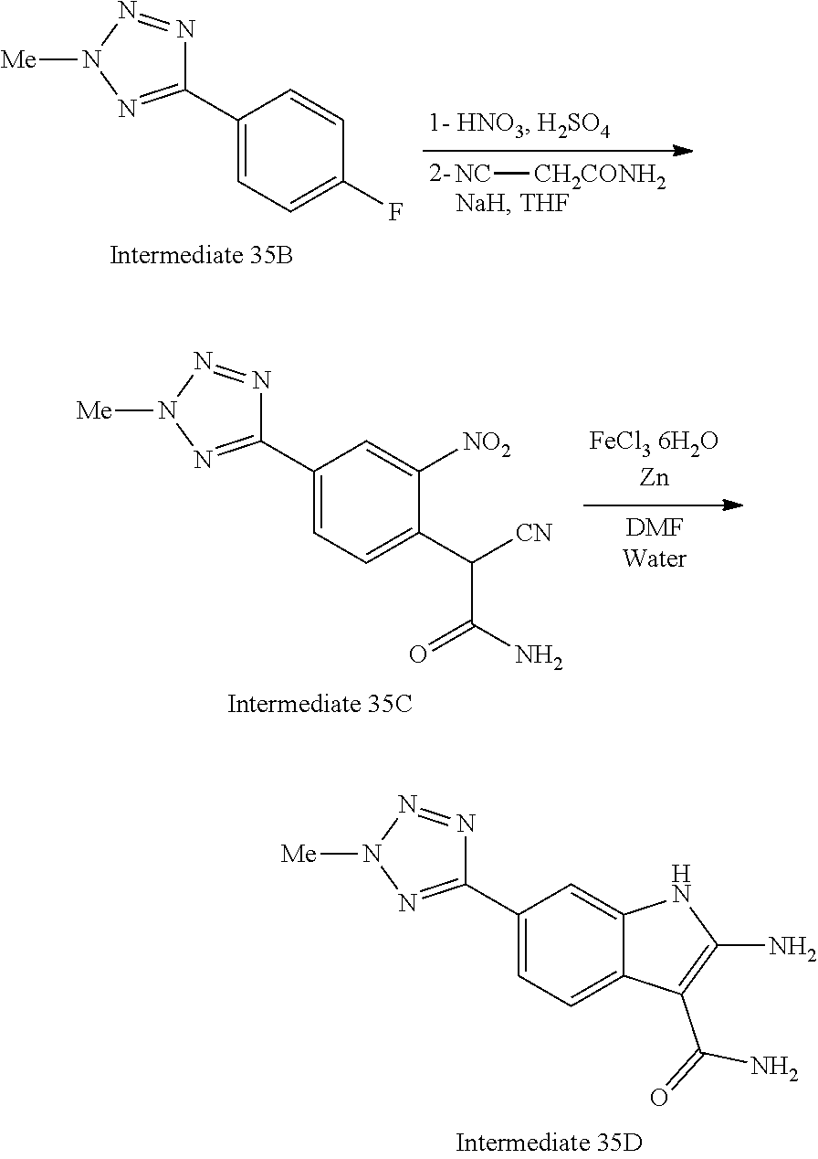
C1(C2=CC=C3C(=C2)NC(N)=C3C(=O)N)=NN([Me])N=N1.C1(C2=CC=C(F)C=C2)=NN([Me])N=N1.[NC][CH2CONH2].C1(C2=CC=C(C(C(N)=O)[CN])C([NO2])=C2)=NN([Me])N=N1
